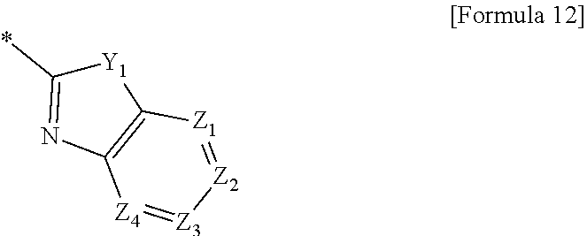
[Y1]1C(*)=NC2=C1[Z1]=[Z2][Z3]=[Z4]2
